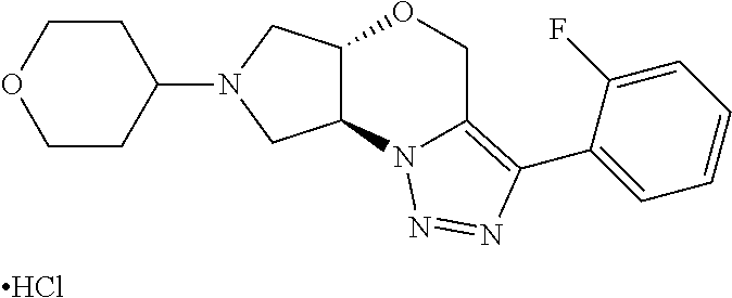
Cl.C1(N2CC3C(C2)N2C(=C(C4=CC=CC=C4F)N=N2)CO3)CCOCC1
